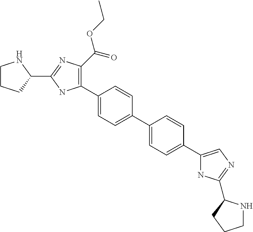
C1(C2=C(C(=O)OCC)N=C(C3NCCC3)N2)=CC=C(C2=CC=C(C3=CN=C(C4NCCC4)N3)C=C2)C=C1
